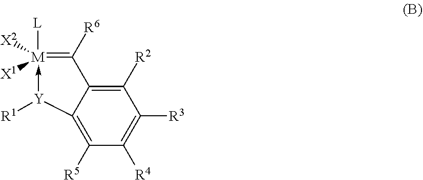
C1([Y]([R1])->C)=C([R5])C([R4])=C([R3])C([R2])=C1C(=[M]([L])([X2])[X1])[R6]
